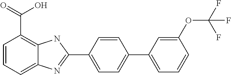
C1=CC=C2C(=C1C(=O)O)NC(C1=CC=C(C3=CC=CC(OC(F)(F)F)=C3)C=C1)=N2
